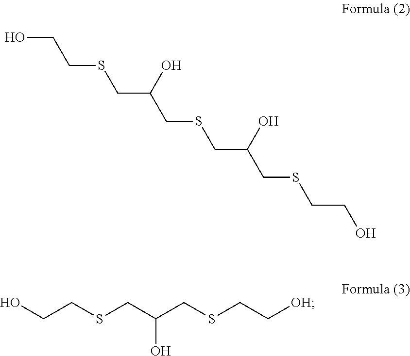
OCCSCC(CSCC[OH])O.OCCSCC(CSCC(CSCCO)O)O
